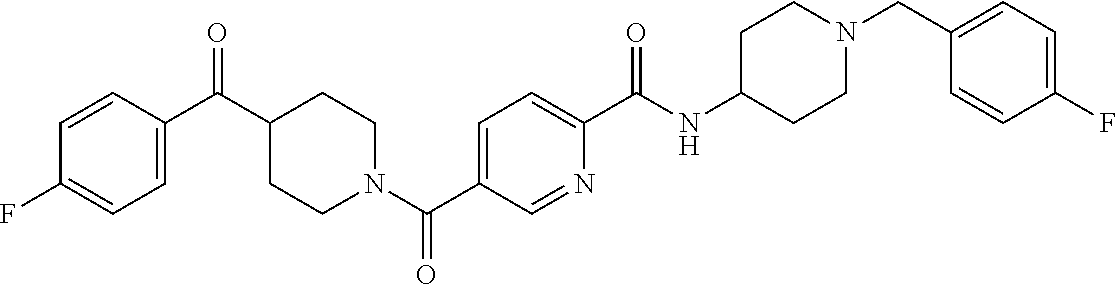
N(C(C1=CC=C(C(=O)N2CCC(C(C3=CC=C(F)C=C3)=O)CC2)C=N1)=O)C1CCN(CC2=CC=C(F)C=C2)CC1
